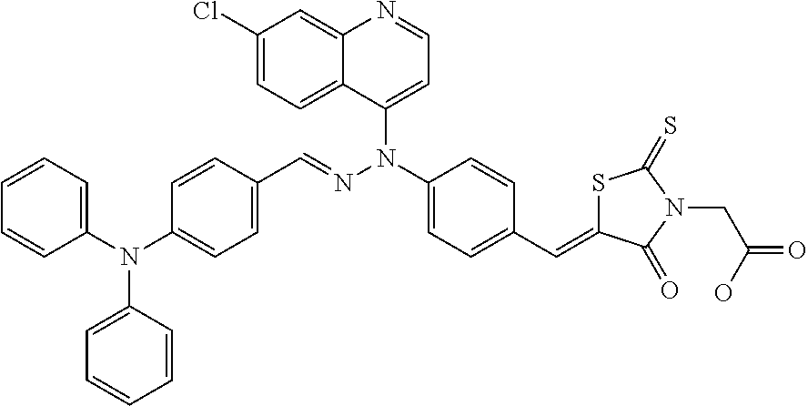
C1=CC=C(N(C2=CC=CC=C2)C2=CC=C(C=NN(C3=CC=C(C=C4SC(=S)N(CC(O)=O)C4=O)C=C3)C3=CC=NC4=CC(Cl)=CC=C34)C=C2)C=C1
